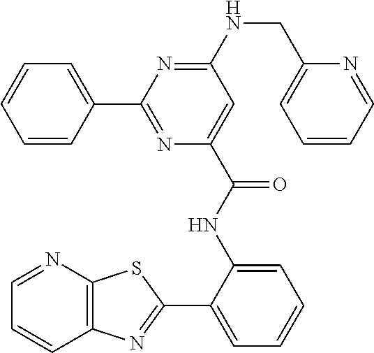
C1(NCC2=CC=CC=N2)=NC(C2=CC=CC=C2)=NC(C(NC2=CC=CC=C2C2=NC3=C(N=CC=C3)S2)=O)=C1
